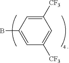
C1([CF3])=CC(B)=CC([CF3])=C1
